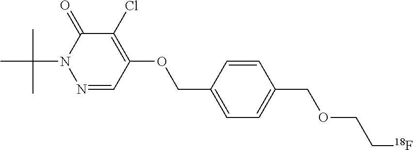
N1=CC(OCC2=CC=C(COCC[18F])C=C2)=C(Cl)C(=O)N1C(C)(C)C
